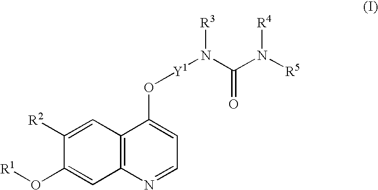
C1([R2])=CC2=C(C=C1O[R1])N=CC=C2O[Y1]N(C(N([R5])[R4])=O)[R3]
